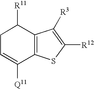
C12=C(C([R11])CC=C1[Q11])C([R3])=C([R12])S2
